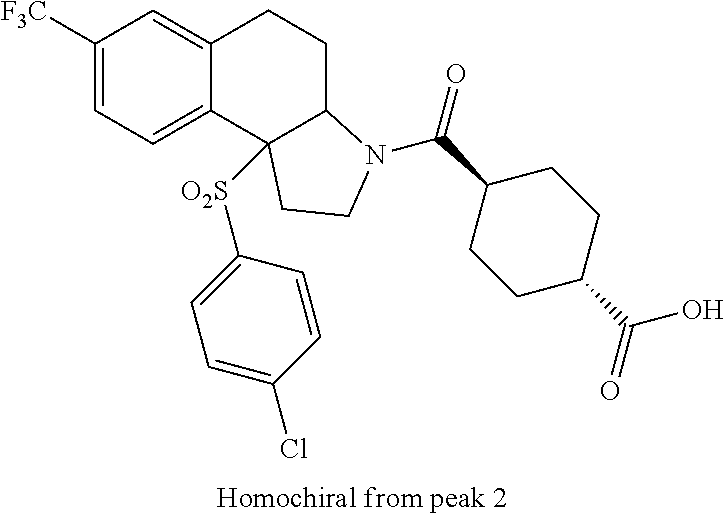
C1([F3C])=CC=C2C(=C1)CCC1C2([O2S]C2=CC=C(Cl)C=C2)CCN1C(C1CCC(C(=O)O)CC1)=O
